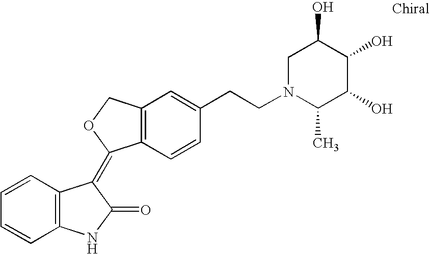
C1=CC=CC2=C1C(=C1C3=C(CO1)C=C(CCN1C(C)C(O)C(O)C(O)C1)C=C3)C(=O)N2
